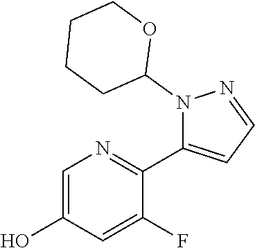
C1=C(O)C=C(F)C(C2=CC=NN2C2OCCCC2)=N1
